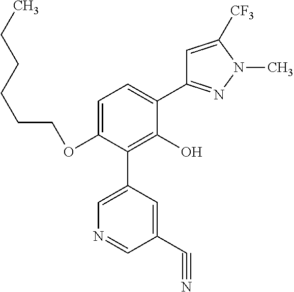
C1(OCCCCCC)=CC=C(C2=NN(C)C([CF3])=C2)C(O)=C1C1=CN=CC(C#N)=C1
